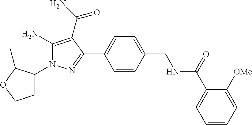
C1(N)=C(C(=O)N)C(C2=CC=C(CNC(C3=CC=CC=C3[OMe])=O)C=C2)=NN1C1CCOC1C
